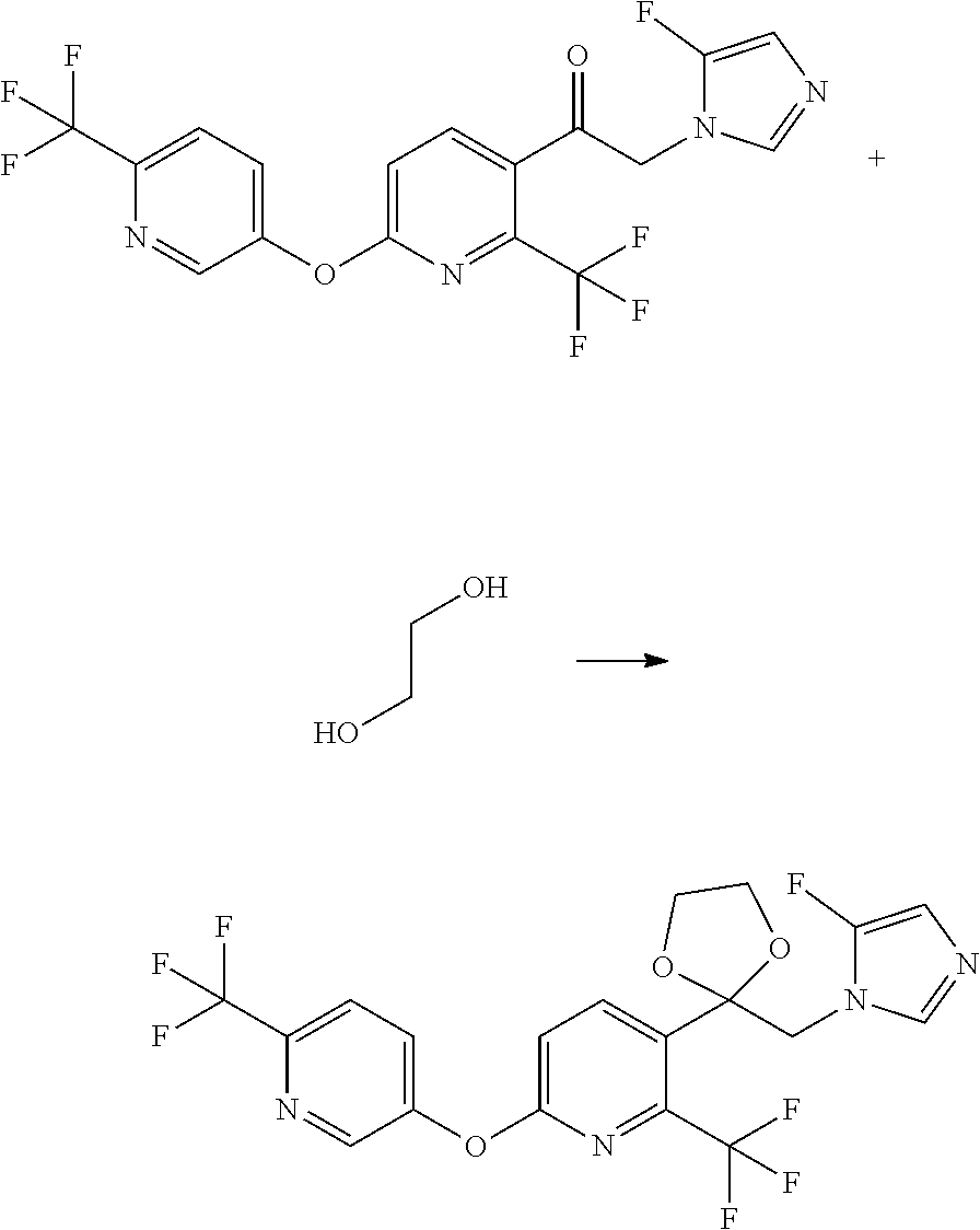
C(CO)O.C1=C(C(F)(F)F)N=CC(OC2=CC=C(C3(CN4C(F)=CN=C4)OCCO3)C(C(F)(F)F)=N2)=C1.C1=C(C(F)(F)F)N=CC(OC2=CC=C(C(CN3C(F)=CN=C3)=O)C(C(F)(F)F)=N2)=C1
